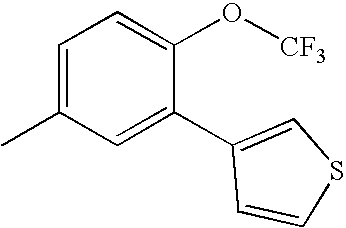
CC1=CC=C(O[CF3])C(C2=CSC=C2)=C1
